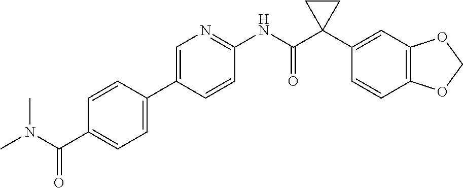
C1=CC(C2=CN=C(NC(C3(C4=CC5=C(C=C4)OCO5)CC3)=O)C=C2)=CC=C1C(N(C)C)=O
